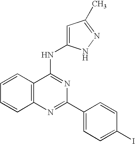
C12=C(N=C(C3=CC=C(I)C=C3)N=C1NC1=CC(C)=NN1)C=CC=C2
